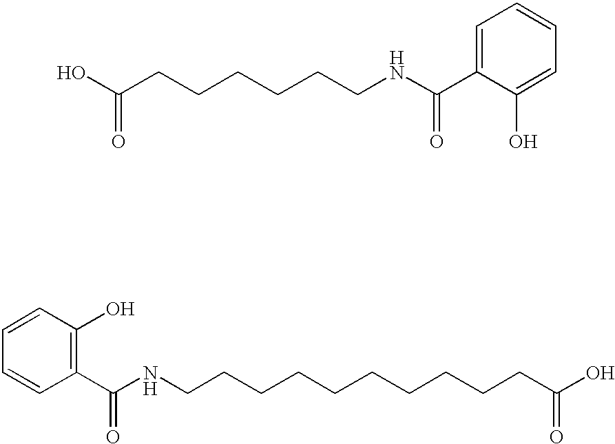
C1=CC(C(NCCCCCCCCCCC(O)=O)=O)=C(O)C=C1.C1=C(C(NCCCCCCC(O)=O)=O)C(O)=CC=C1
